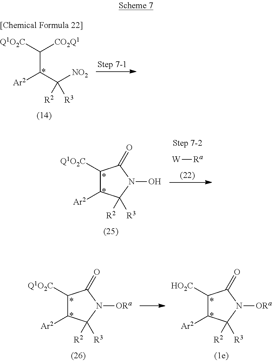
[Q1O2C]C([CO2Q1])C([Ar2])C([NO2])([R2])[R3].C1([Q1O2C])C([Ar2])C([R2])([R3])N(O)C1=O.[W][Ra].C1([Q1O2C])C([Ar2])C([R2])([R3])N([ORa])C1=O.C1([HO2C])C([Ar2])C([R2])([R3])N([ORa])C1=O
